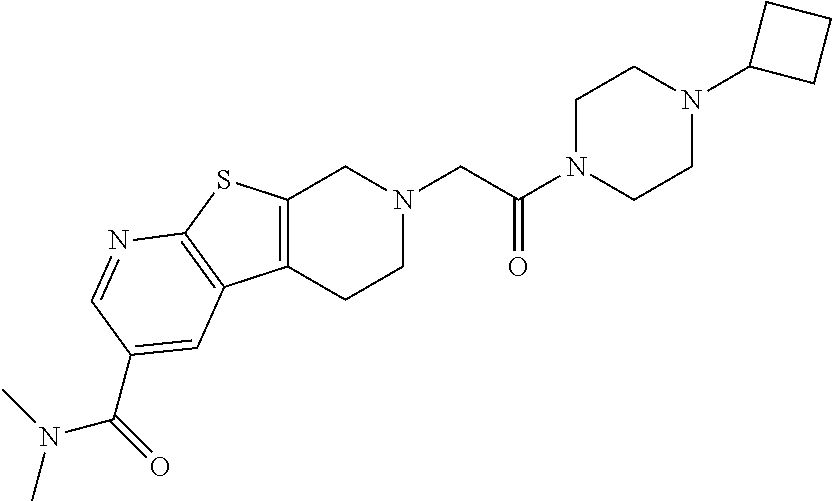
C1N(C(CN2CC3=C(CC2)C2=C(S3)N=CC(C(=O)N(C)C)=C2)=O)CCN(C2CCC2)C1
